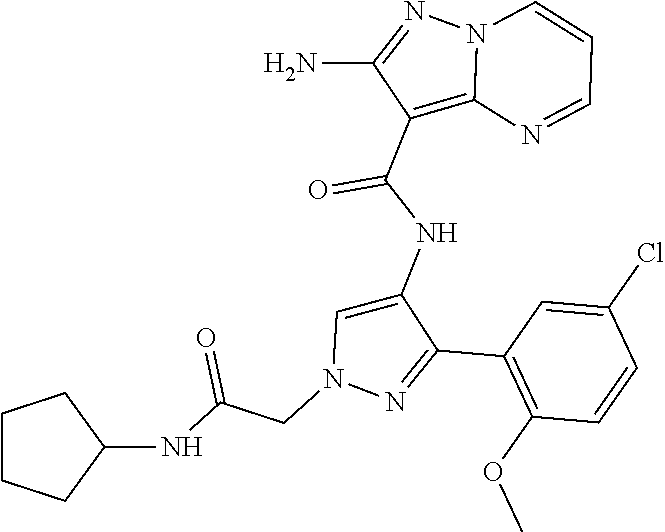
C1(C2=NN(CC(NC3CCCC3)=O)C=C2NC(C2=C3N(N=C2N)C=CC=N3)=O)=C(OC)C=CC(Cl)=C1
